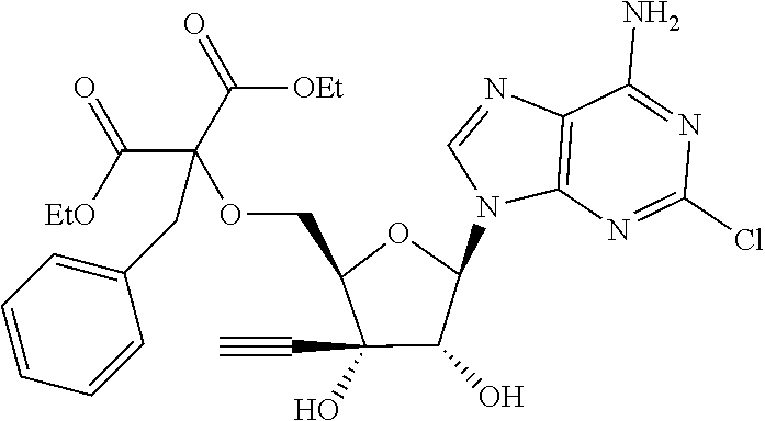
C12=C(N=C(Cl)N=C1N)N(C1OC(COC(C(=O)[EtO])(C(=O)[OEt])CC3=CC=CC=C3)C(O)(C#C)C1O)C=N2
